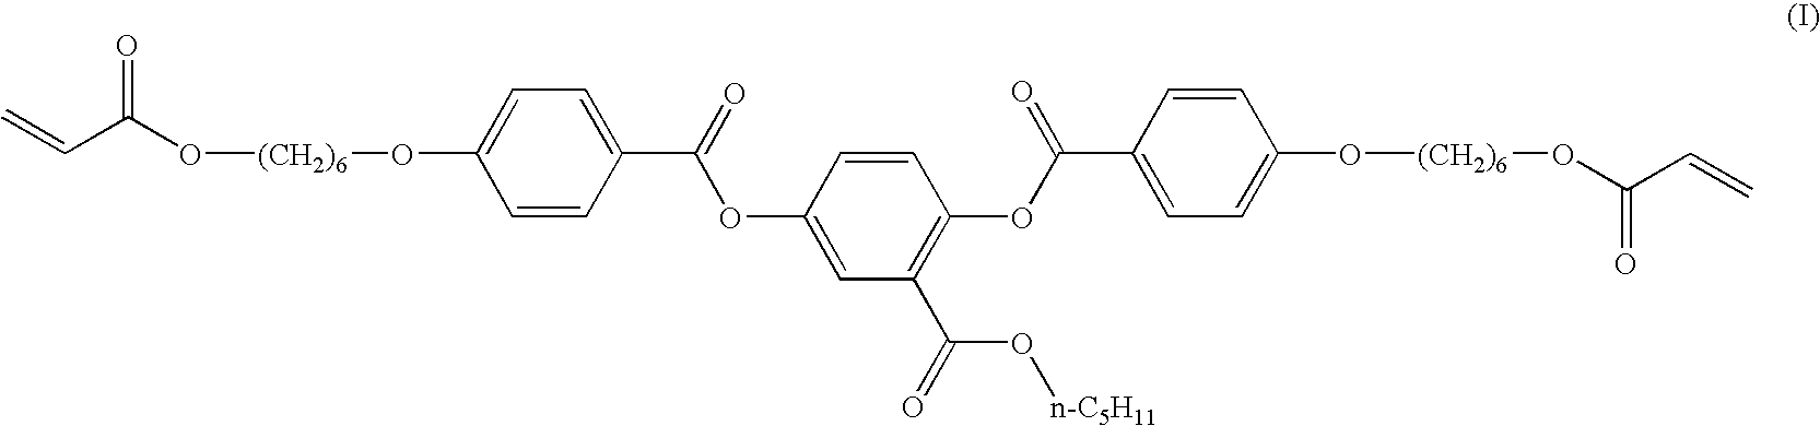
C=CC(O[(CH2)6]OC1=CC=C(C(=O)OC2=CC(C(O[n-C5H11])=O)=C(OC(=O)C3=CC=C(O[(CH2)6]OC(C=C)=O)C=C3)C=C2)C=C1)=O
